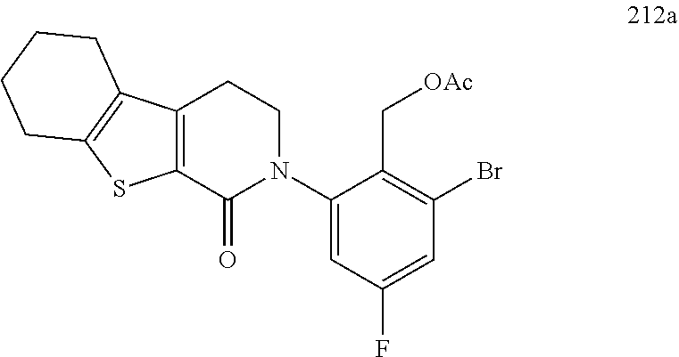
BrC1=C(C[OAc])C(N2CCC3=C(C2=O)SC2=C3CCCC2)=CC(F)=C1
